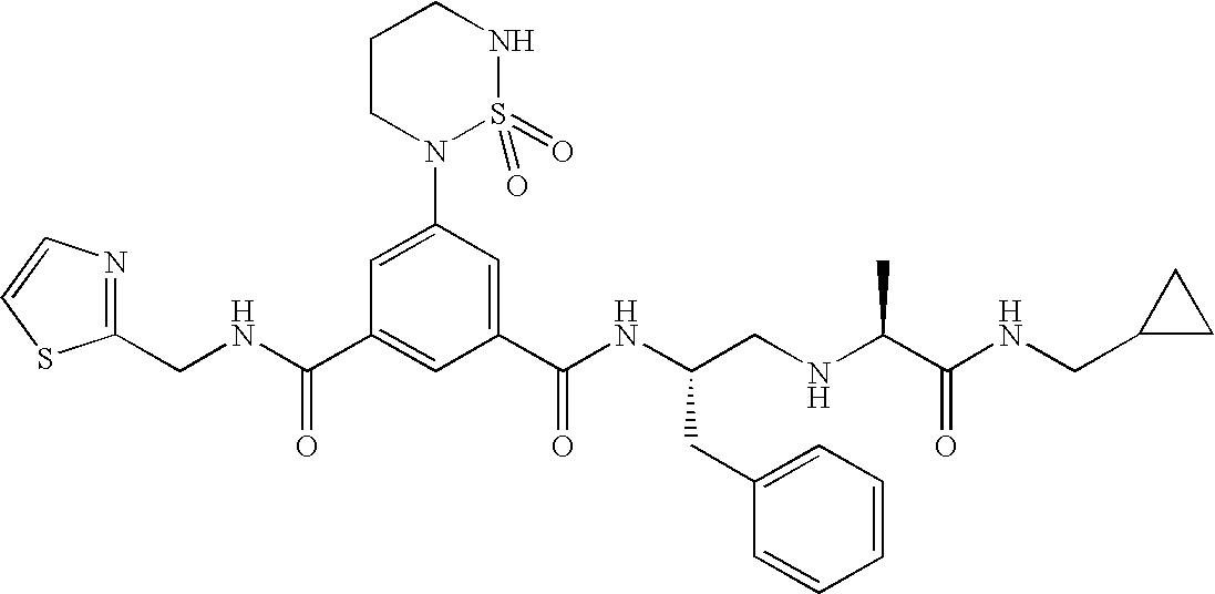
C1(CNC(C2=CC(C(NC(CNC(C(NCC3CC3)=O)C)CC3=CC=CC=C3)=O)=CC(N3S(=O)(=O)NCCC3)=C2)=O)=NC=CS1
